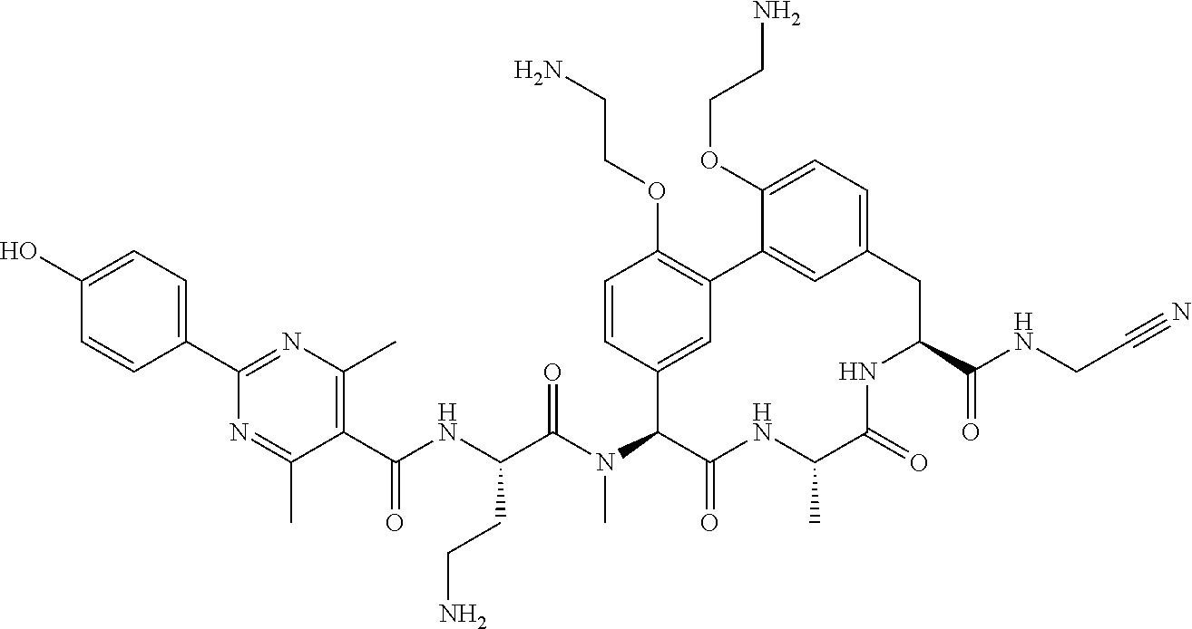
C1(O)=CC=C(C2=NC(C)=C(C(NC(C(N(C3C(=O)NC(C)C(=O)NC(C(NCC#N)=O)CC4=CC=C(OCCN)C(=C4)C4=C(OCCN)C=CC3=C4)C)=O)CCN)=O)C(C)=N2)C=C1
